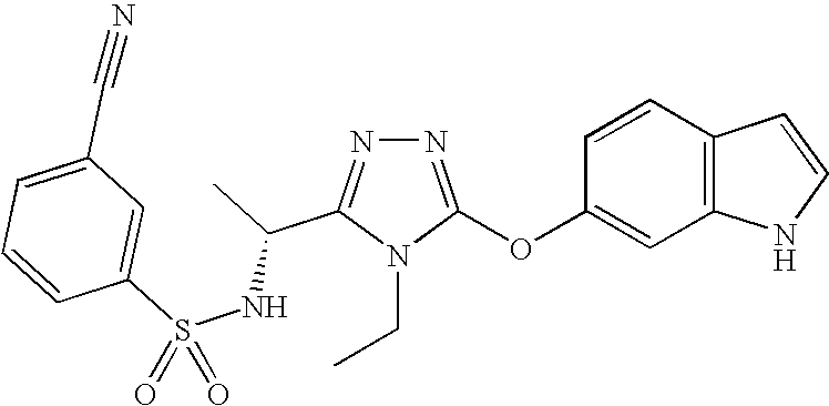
N1=C(OC2=CC3=C(C=C2)C=CN3)N(CC)C(C(NS(C2=CC(C#N)=CC=C2)(=O)=O)C)=N1
